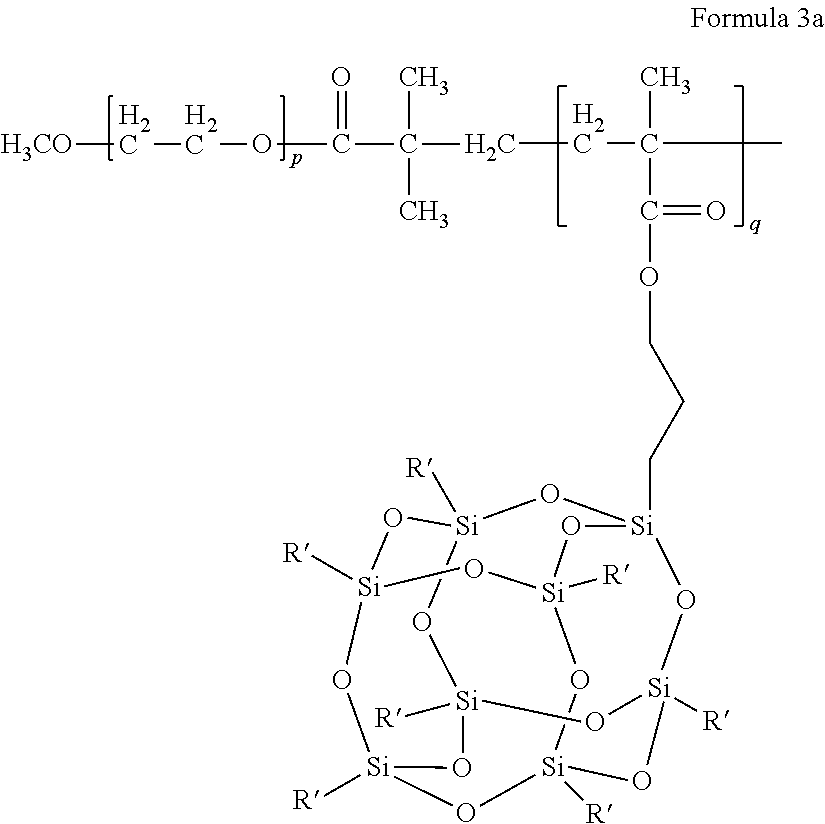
C(C(C)(C)C(OCCC[Si]12O[Si]3([R])O[Si]4([R])O[Si]5([R])O[Si]([R])(O[Si]([R])(O[Si]([R])(O5)O3)O1)O[Si]([R])(O2)O4)=O)CC(C(OCC[H3CO])=O)(C)C
